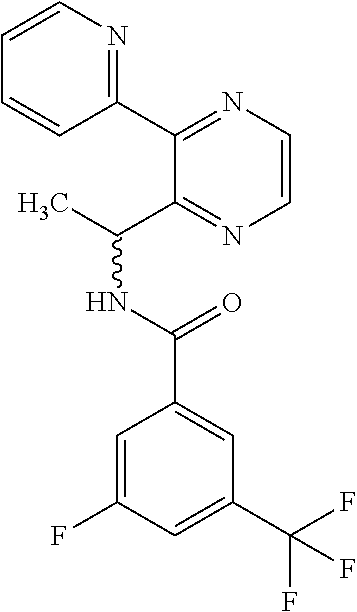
C1=C(F)C=C(C(F)(F)F)C=C1C(NC(C)C1=NC=CN=C1C1=NC=CC=C1)=O
